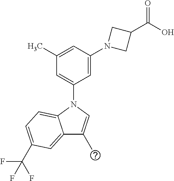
C1(C)=CC(N2CC(C(O)=O)C2)=CC(N2C3=CC=C(C(F)(F)F)C=C3C(C)=C2)=C1
